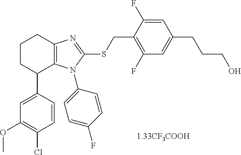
C1(C2=CC(OC)=C(Cl)C=C2)C2=C(N=C(SCC3=C(F)C=C(CCCO)C=C3F)N2C2=CC=C(F)C=C2)CCC1
